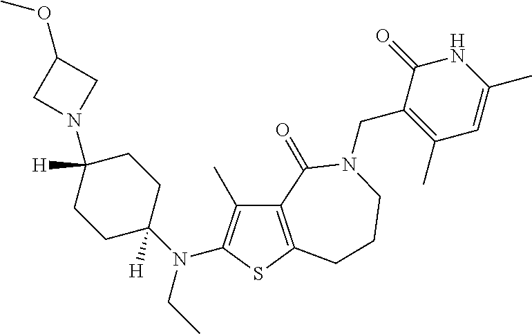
C12=C(SC(N(C3([H])CCC([H])(N4CC(OC)C4)CC3)CC)=C1C)CCCN(CC1=C(C)C=C(C)NC1=O)C2=O
